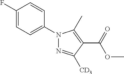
C1(F)=CC=C(N2N=C([CD3])C(C(=O)OC)=C2C)C=C1
